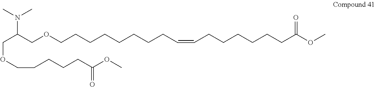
C(C(COCCCCCCCCC=CCCCCCCC(OC)=O)N(C)C)OCCCCCC(OC)=O
